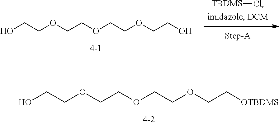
OCCOCCOCCOCC[OTBDMS].[TBDMS]Cl.OCCOCCOCCOCCO
